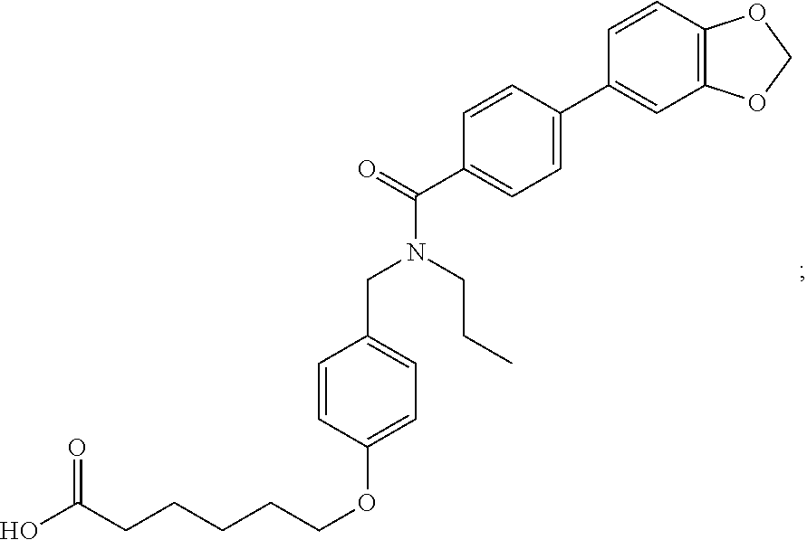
C1=CC(OCCCCCC(O)=O)=CC=C1CN(C(=O)C1=CC=C(C2=CC3=C(C=C2)OCO3)C=C1)CCC
